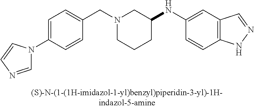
C(N1CCCC(NC2=CC3=C(C=C2)NN=C3)C1)C1=CC=C(N2C=NC=C2)C=C1
